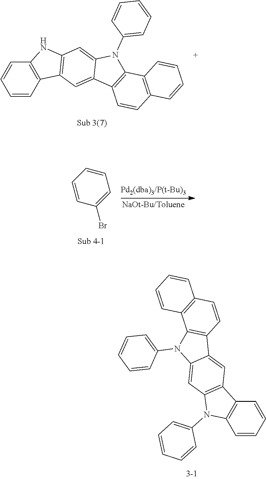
C1=CC2=C(C3=C1C=CC=C3)N(C1=CC=CC=C1)C1=CC3=C(C=C21)C1=C(C=CC=C1)N3.C1=CC(Br)=CC=C1.C1=CC=CC(N2C3=C(C=CC4=C3C=CC=C4)C3=CC4=C(N(C5=CC=CC=C5)C5=C4C=CC=C5)C=C23)=C1
